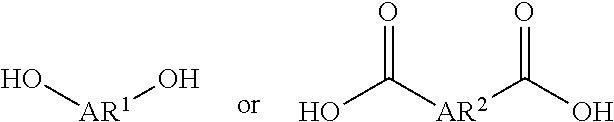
O[AR1]O.C([AR2]C(O)=O)(O)=O
